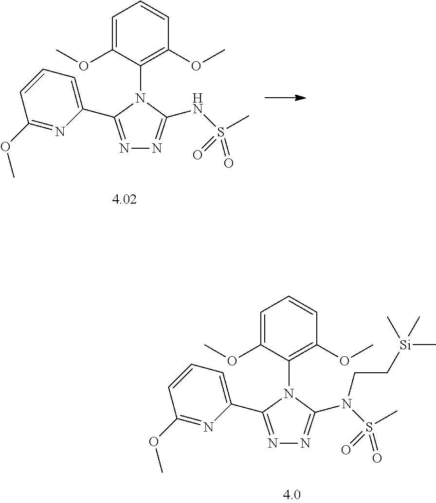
C1=C(OC)C(N2C(C3=CC=CC(OC)=N3)=NN=C2N(S(C)(=O)=O)CC[Si](C)(C)C)=C(OC)C=C1.C1=C(OC)C(N2C(C3=CC=CC(OC)=N3)=NN=C2NS(C)(=O)=O)=C(OC)C=C1
